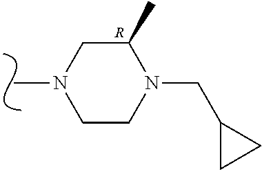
C1CN(CC2CC2)C(C)CN1C.[R]
